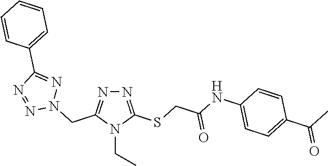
N1=C(SCC(NC2=CC=C(C(C)=O)C=C2)=O)N(CC)C(CN2N=C(C3=CC=CC=C3)N=N2)=N1
